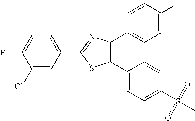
FC1=CC=C(C2=NC(C3=CC=C(F)C=C3)=C(C3=CC=C(S(=O)(=O)C)C=C3)S2)C=C1Cl
